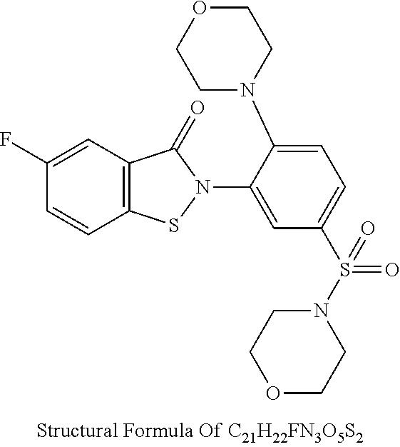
C12=C(C=C(F)C=C1)C(=O)N(C1=CC(S(N3CCOCC3)(=O)=O)=CC=C1N1CCOCC1)S2
